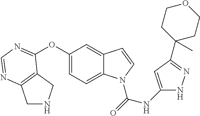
C12=C(N=CN=C1OC1=CC=C3C(=C1)C=CN3C(=O)NC1=CC(C3(C)CCOCC3)=NN1)CNC2
